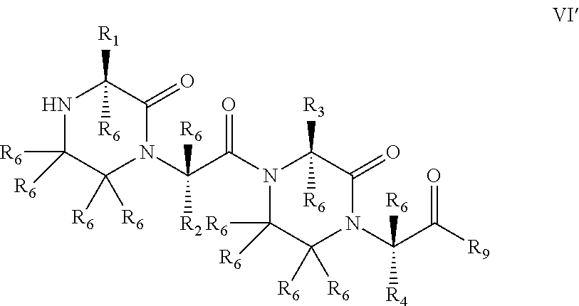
N1C([R6])([R6])C([R6])([R6])N(C(C(=O)N2C([R6])([R6])C([R6])([R6])N(C(C([R9])=O)([R4])[R6])C(=O)C2([R3])[R6])([R2])[R6])C(=O)C1([R1])[R6]
